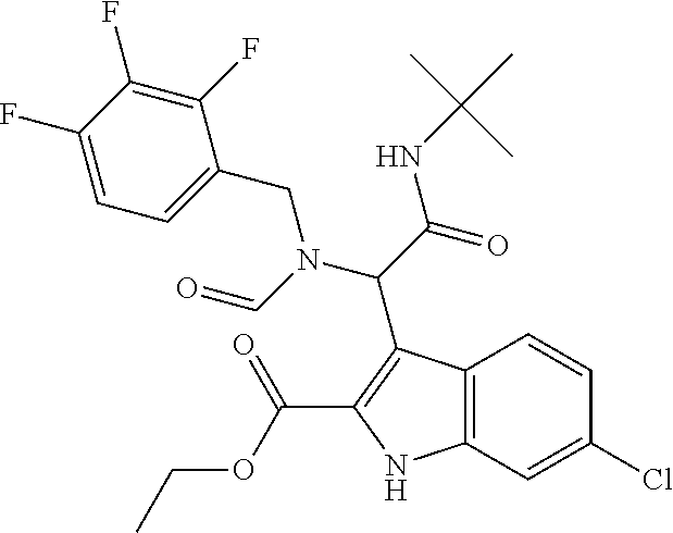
C12=C(NC(C(OCC)=O)=C1C(C(NC(C)(C)C)=O)N(CC1=CC=C(F)C(F)=C1F)C=O)C=C(Cl)C=C2
